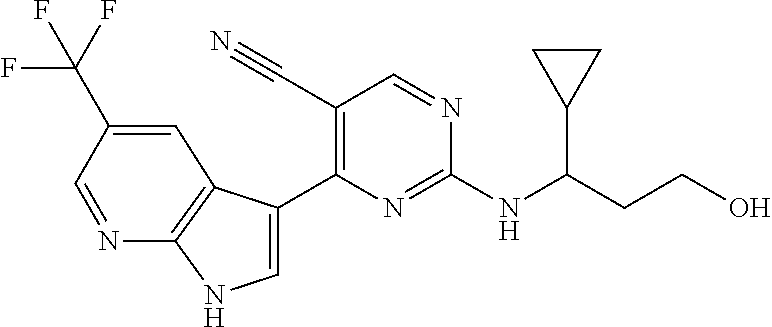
C1=C(C(F)(F)F)C=NC2=C1C(C1=C(C#N)C=NC(NC(CCO)C3CC3)=N1)=CN2
